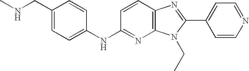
C1(CNC)=CC=C(NC2=NC3=C(C=C2)N=C(C2=CC=NC=C2)N3CC)C=C1
